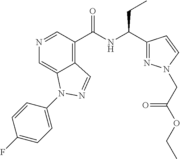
N1=CC(C(NC(CC)C2=NN(CC(OCC)=O)C=C2)=O)=C2C(=C1)N(C1=CC=C(F)C=C1)N=C2
